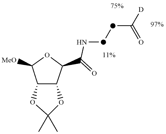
C1([MeO])C2C(C(C(=O)N[d][d]C([D])=O)O1)OC(C)(C)O2
